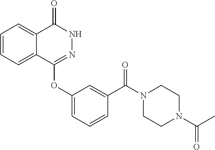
C1=CC=C2C(=C1)C(=O)NN=C2OC1=CC=CC(C(N2CCN(C(C)=O)CC2)=O)=C1
